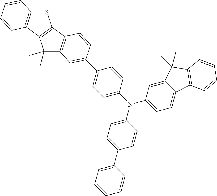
S1C2=C(C3=C1C1=C(C3(C)C)C=C(C3=CC=C(N(C4=CC=C(C5=CC=CC=C5)C=C4)C4=CC=C5C(=C4)C(C)(C)C4=C5C=CC=C4)C=C3)C=C1)C=CC=C2
